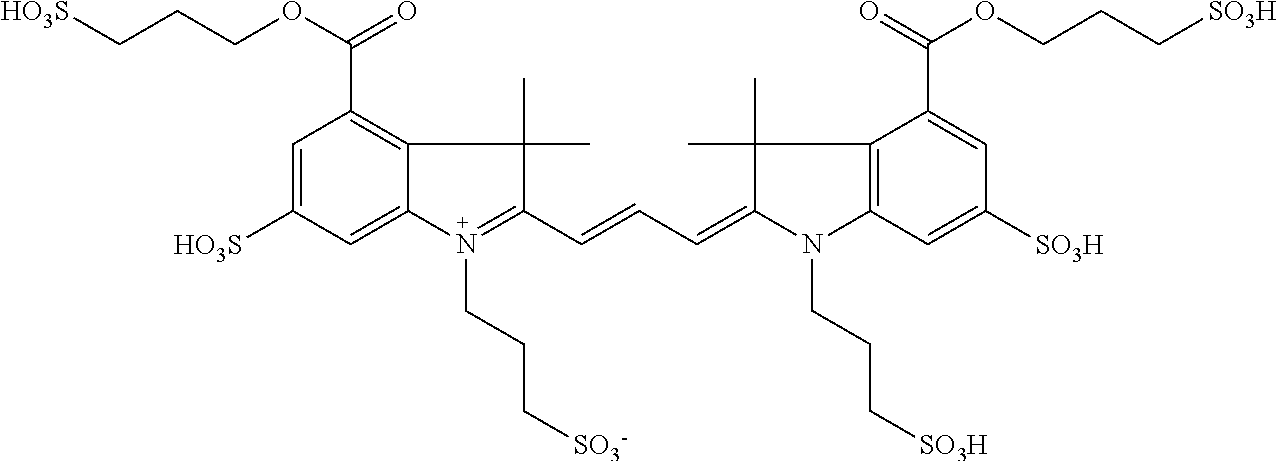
C1=C([HO3S])C=C2C(=C1C(=O)OCCC[HO3S])C(C)(C)C(C=CC=C1N(CCC[SO3H])C3=C(C1(C)C)C(C(OCCC[SO3H])=O)=CC([SO3H])=C3)=N2CCC[SO3-]
